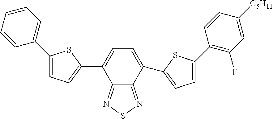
C12=NSN=C1C(C1=CC=C(C3=C(F)C=C([C5H11])C=C3)S1)=CC=C2C1=CC=C(C2=CC=CC=C2)S1
